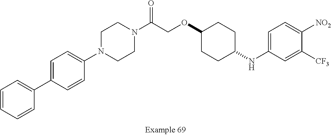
C1=C(C2=CC=CC=C2)C=CC(N2CCN(C(COC3CCC(NC4=CC=C([NO2])C([CF3])=C4)CC3)=O)CC2)=C1
